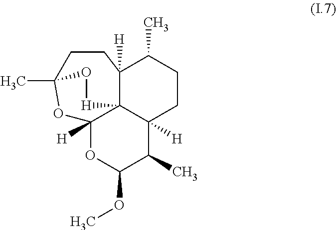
C12([H])OC(OC)C(C)C3([H])C14C([H])(C(C)CC3)CCC(C)(O[H]4)O2
